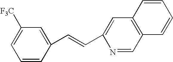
C1=C([F3C])C=C(C=CC2=CC3=C(C=N2)C=CC=C3)C=C1
